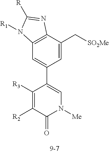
C1=C(C[SO2Me])C2=C(C=C1C1=CN([Me])C(=O)C([R2])=C1[R3])N([R1])C([R])=N2
